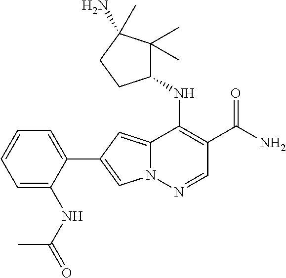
N12C(=CC(C3=CC=CC=C3NC(=O)C)=C1)C(NC1C(C)(C)C(N)(C)CC1)=C(C(N)=O)C=N2
